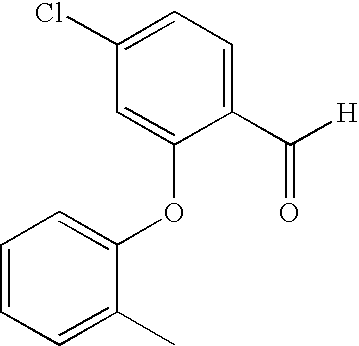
C1=C(Cl)C=C(OC2=CC=CC=C2C)C(C([H])=O)=C1
